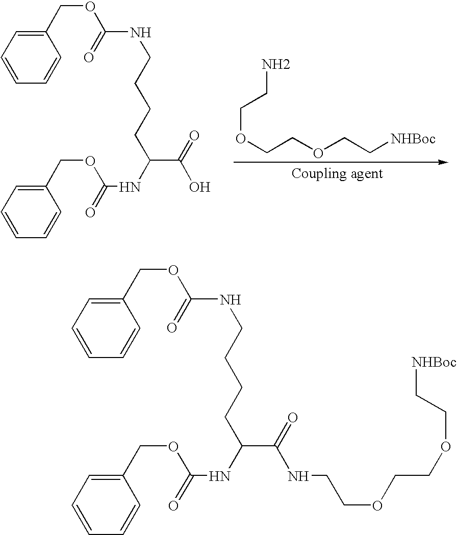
C1(COC(NCCCCC(NC(=O)OCC2=CC=CC=C2)C(O)=O)=O)=CC=CC=C1.O(CCOCC[NHBoc])CCN.C1(COC(NCCCCC(NC(=O)OCC2=CC=CC=C2)C(NCCOCCOCC[NHBoc])=O)=O)=CC=CC=C1
